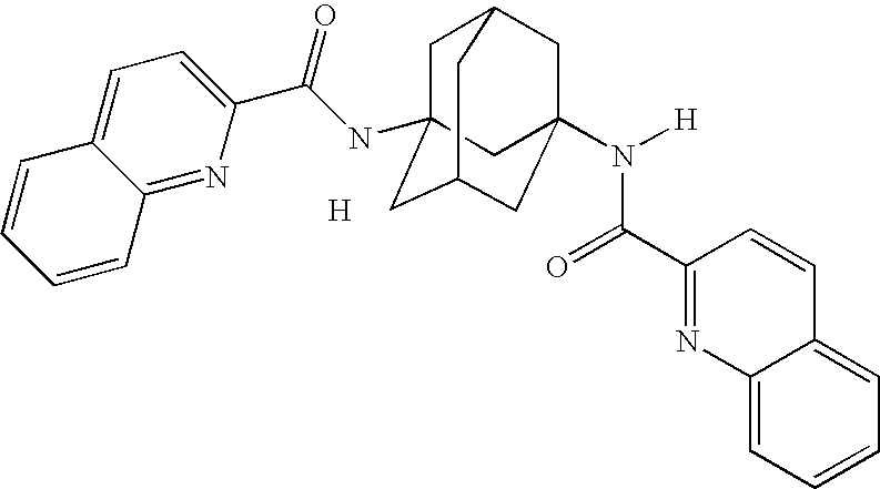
C1C2(NC(C3=CC=C4C(=N3)C=CC=C4)=O)CC3CC(N([H])C(C4=NC5=CC=CC=C5C=C4)=O)(CC1C3)C2.[H]
